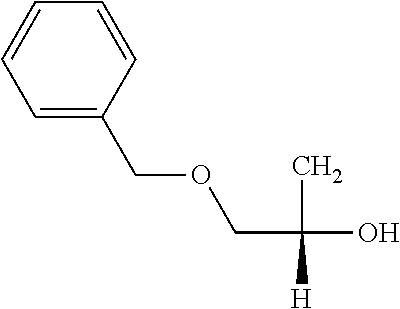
C1=CC(COCC(C)([H])O)=CC=C1
